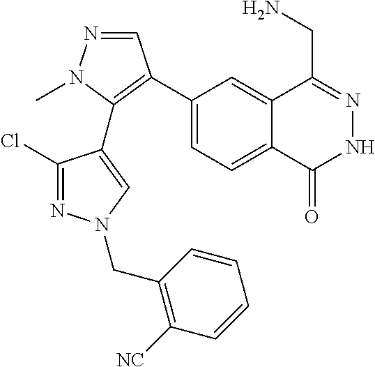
C1(C2=C(C3=CN(CC4=C([NC])C=CC=C4)N=C3Cl)N(C)N=C2)=CC=C2C(=C1)C(CN)=NNC2=O
